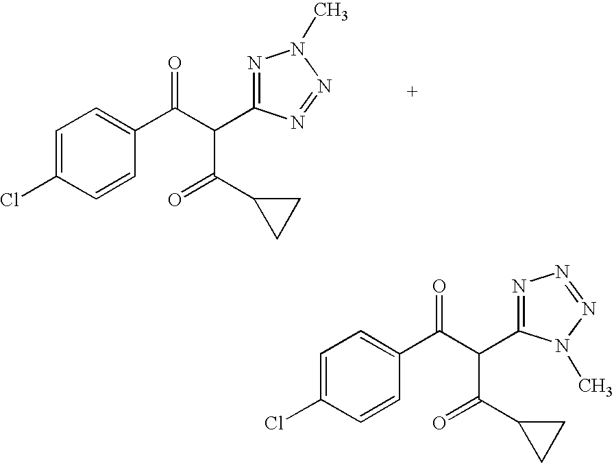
C1=C(Cl)C=CC(C(C(C2=NN(C)N=N2)C(=O)C2CC2)=O)=C1.C1=C(Cl)C=CC(C(C(C2=NN=NN2C)C(=O)C2CC2)=O)=C1
